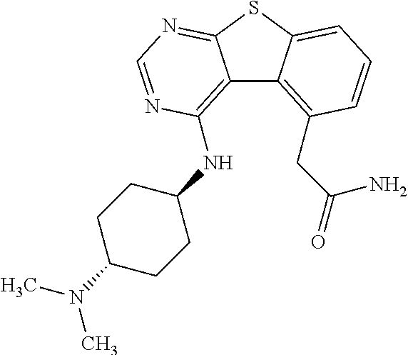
C12=C(NC3CCC(N(C)C)CC3)N=CN=C1SC1=CC=CC(CC(=O)N)=C21
